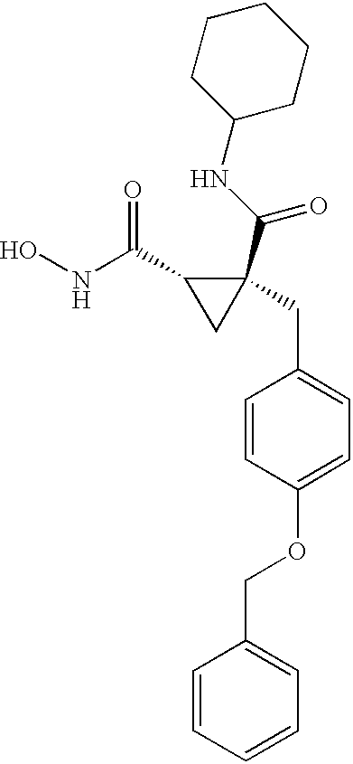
ONC(C1CC1(C(NC1CCCCC1)=O)CC1=CC=C(OCC2=CC=CC=C2)C=C1)=O
